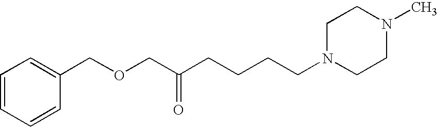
C1=CC=CC(COCC(CCCCN2CCN(C)CC2)=O)=C1
